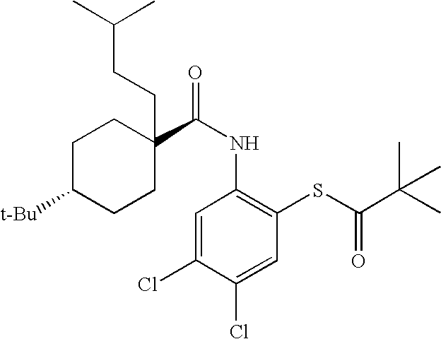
C1C([t-Bu])CCC(C(=O)NC2=C(SC(C(C)(C)C)=O)C=C(Cl)C(Cl)=C2)(CCC(C)C)C1
